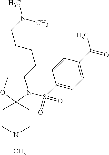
C1C(CCCCN(C)C)N(S(C2=CC=C(C(C)=O)C=C2)(=O)=O)C2(O1)CCN(C)CC2
